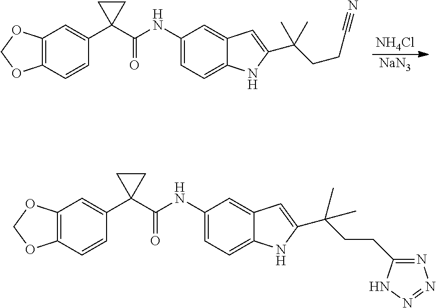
C12=C(C=CC(C3(C(NC4=CC=C5C(=C4)C=C(C(CCC#N)(C)C)N5)=O)CC3)=C1)OCO2.[NH4Cl].[NaN3].C12=C(C=CC(C3(C(NC4=CC=C5C(=C4)C=C(C(C)(C)CCC4=NN=NN4)N5)=O)CC3)=C1)OCO2
